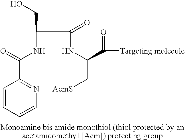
C(C(NC(C[AcmS])C([Targeting molecule])=O)=O)(NC(=O)C1=NC=CC=C1)CO
